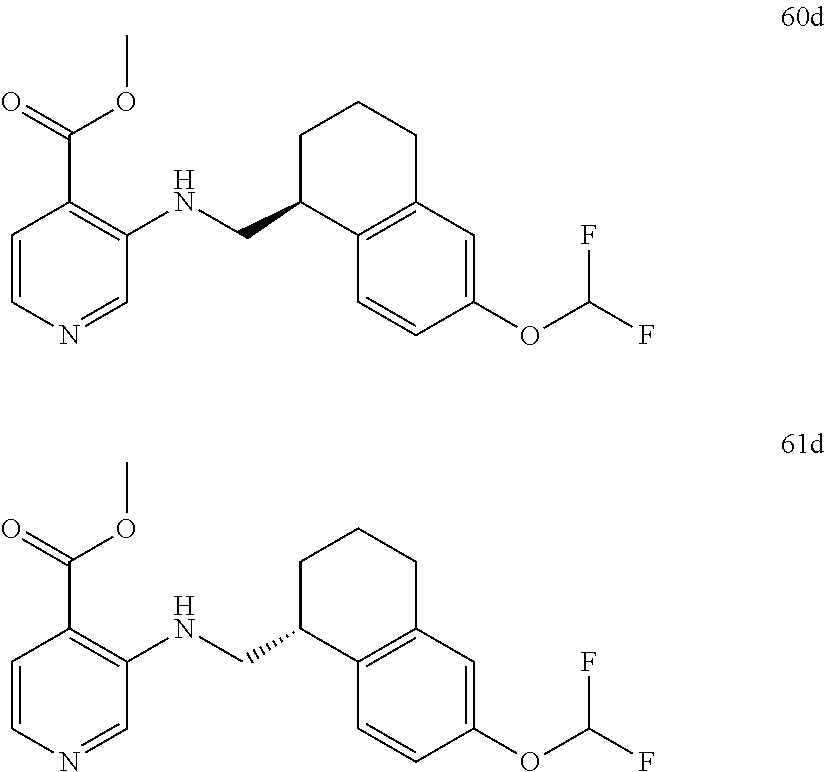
C1=CC(OC(F)F)=CC2=C1C(CNC1=C(C(OC)=O)C=CN=C1)CCC2.C1=CC(OC(F)F)=CC2=C1C(CNC1=C(C(OC)=O)C=CN=C1)CCC2
